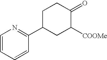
C1=CC=CC(C2CC([COOMe])C(=O)CC2)=N1
